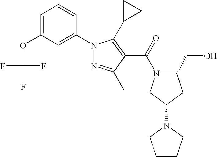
C1=C(OC(F)(F)F)C=C(N2N=C(C)C(C(N3C(CO)CC(N4CCCC4)C3)=O)=C2C2CC2)C=C1
